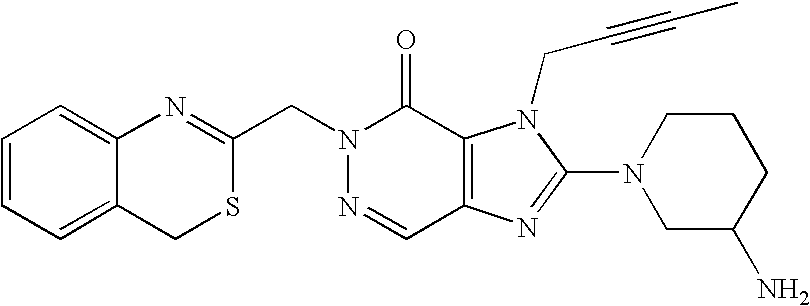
N1(CC2=NC3=CC=CC=C3CS2)N=CC2=C(C1=O)N(CC#CC)C(N1CC(N)CCC1)=N2
